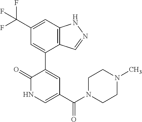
C12=C(C=C(C(F)(F)F)C=C1C1=CC(C(N3CCN(C)CC3)=O)=CNC1=O)NN=C2
